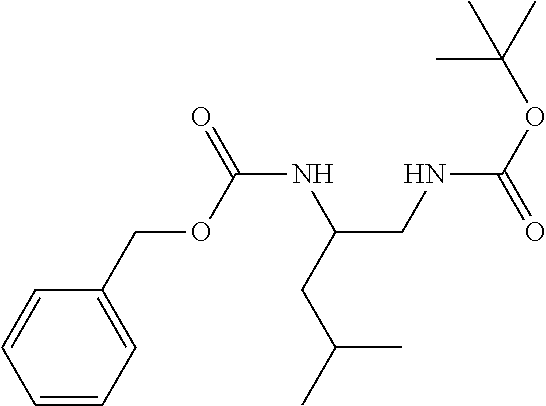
C1=C(COC(NC(CNC(OC(C)(C)C)=O)CC(C)C)=O)C=CC=C1
